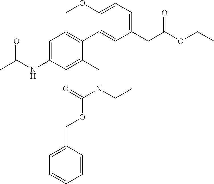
C1(CC(OCC)=O)=CC=C(OC)C(C2=CC=C(NC(C)=O)C=C2CN(CC)C(=O)OCC2=CC=CC=C2)=C1
